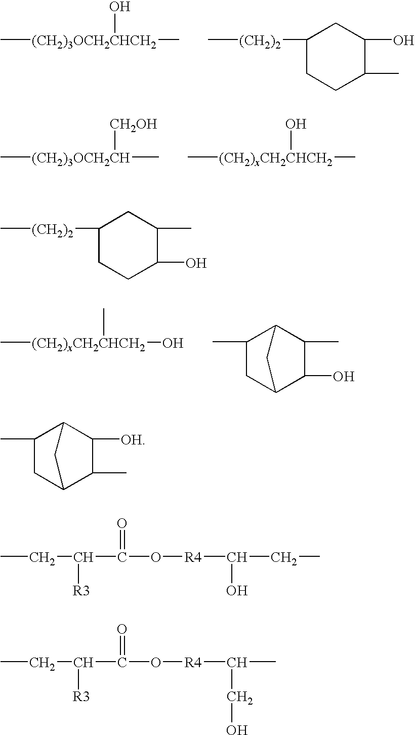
C[(CH2)3OCH2CHCH2](C)O.C[(CH2)2]C1CCC(C)C(O)C1.C[(CH2)3OCH2CH](C)[CH2OH].C[(CH2)xCH2CHCH2](O)C.C[(CH2)xCH2CHCH2](O)C.C1(C)CC2C(O)C(C)C1C2.C[(CH2)2]C1CCC(O)C(C)C1.C1(C)CC2C(C)C([OH])C1C2.CCC(C(O[R4]C(CC)O)=O)[R3].CCC(C(O[R4]C(C)CO)=O)[R3]
